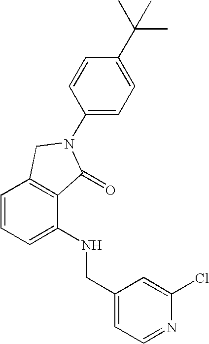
C1=CC=C(NCC2=CC=NC(Cl)=C2)C2=C1CN(C1=CC=C(C(C)(C)C)C=C1)C2=O
